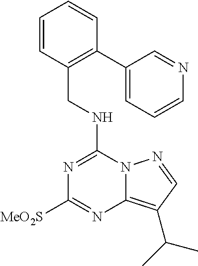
N(C1=NC([MeO2S])=NC2=C(C(C)C)C=NN12)CC1=C(C2=CC=CN=C2)C=CC=C1
